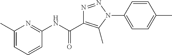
C1(NC(C2=C(C)N(C3=CC=C(C)C=C3)N=N2)=O)=NC(C)=CC=C1
